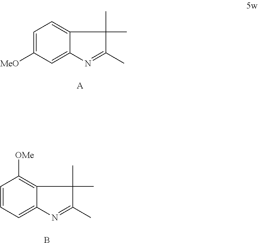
C1=C([MeO])C=C2C(=C1)C(C)(C)C(C)=N2.[A].C1=CC=C2C(=C1[OMe])C(C)(C)C(C)=N2.B
